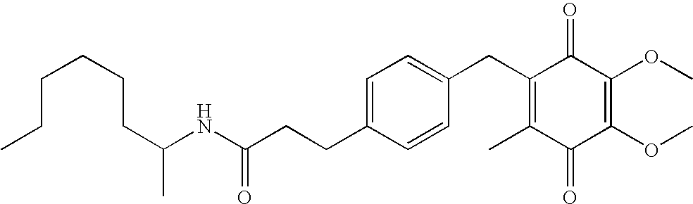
C1(=O)C(C)=C(CC2=CC=C(CCC(=O)NC(CCCCCC)C)C=C2)C(=O)C(OC)=C1OC
